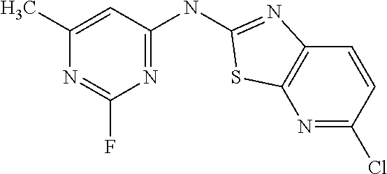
C1(C)=CC(NC2=NC3=C(N=C(Cl)C=C3)S2)=NC(F)=N1
